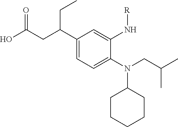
C1(N(C2CCCCC2)CC(C)C)=CC=C(C(CC(O)=O)CC)C=C1N[R]
